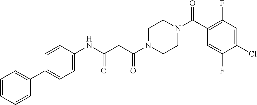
C1=CC=CC(C2=CC=C(NC(CC(N3CCN(C(C4=C(F)C=C(Cl)C(F)=C4)=O)CC3)=O)=O)C=C2)=C1
